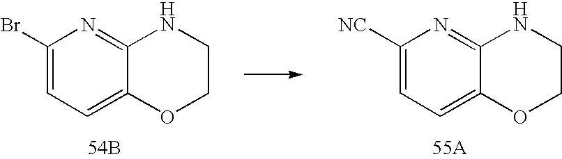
C1=C(Br)N=C2C(=C1)OCCN2.[54B].C1=C([NC])N=C2C(=C1)OCCN2.[55A]
